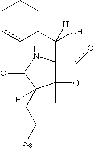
C12(C(C3CCCcc3)(O)[H])C(C)(OC1=O)C(CC[R8])([H])C(=O)N2
